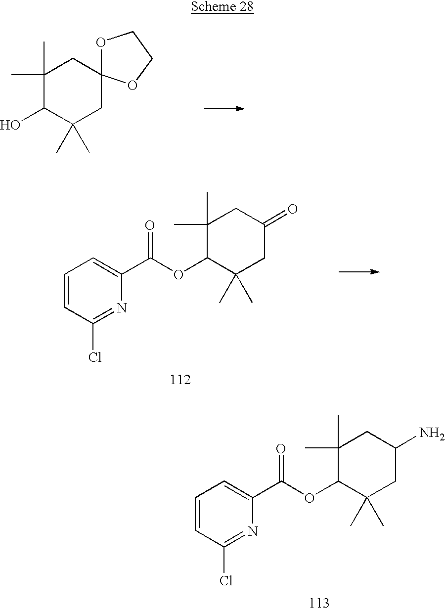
C1(C)(C)C(O)C(C)(C)CC2(C1)OCCO2.C1=CC(Cl)=NC(C(OC2C(C)(C)CC(N)CC2(C)C)=O)=C1.C1=CC(Cl)=NC(C(OC2C(C)(C)CC(=O)CC2(C)C)=O)=C1
